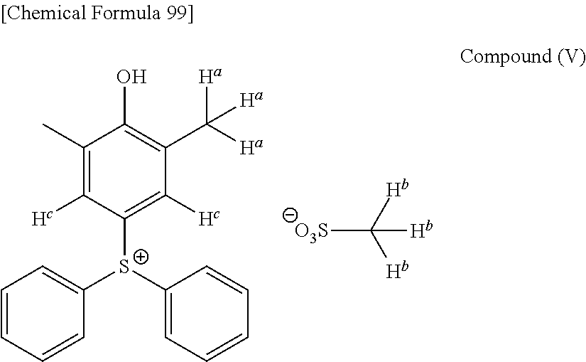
C1(C)=C([Hc])C([S+](C2=CC=CC=C2)C2=CC=CC=C2)=C([Hc])C(C([Ha])([Ha])[Ha])=C1O.[O3S]C([Hb])([Hb])[Hb]
